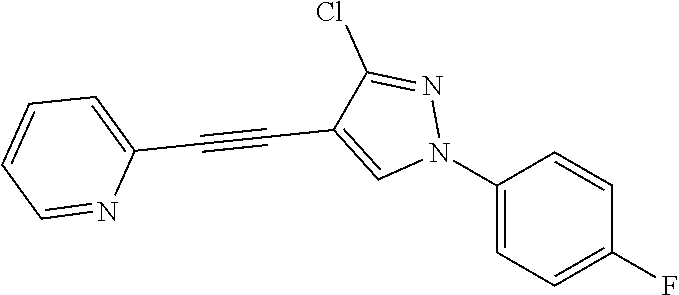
C1(N2N=C(Cl)C(C#CC3=CC=CC=N3)=C2)=CC=C(F)C=C1
